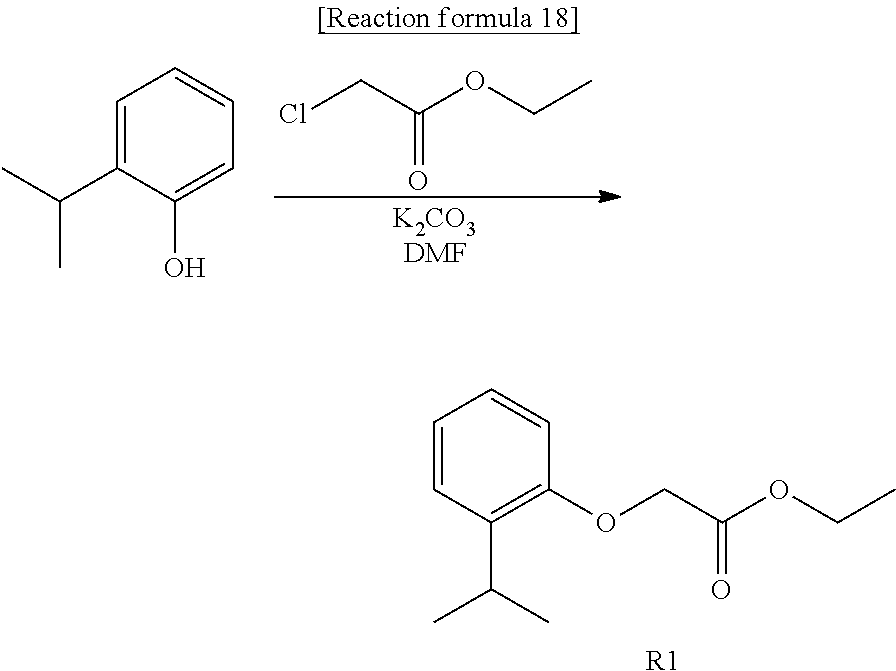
C1=C(C(C)C)C(O)=CC=C1.ClCC(OCC)=O.C1=CC(C(C)C)=C(OCC(OCC)=O)C=C1.[R1]
